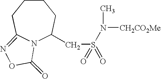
N12C(CS(=O)(N(C)[CH2CO2Me])=O)CCCCC1=NOC2=O
